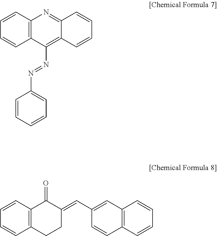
C12=C(C=CC=C1)N=C1C(=C2N=NC2=CC=CC=C2)C=CC=C1.C12=C(C=CC=C1)C(=O)C(=CC1=CC3=C(C=C1)C=CC=C3)CC2
